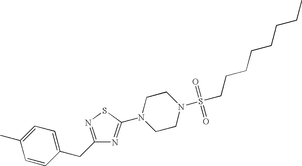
C1=CC(CC2=NSC(N3CCN(S(CCCCCCCC)(=O)=O)CC3)=N2)=CC=C1C
